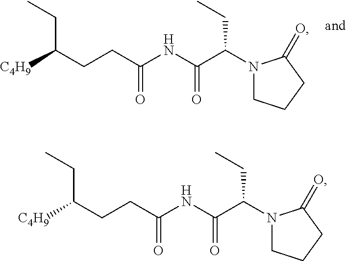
C(C(NC(C(N1CCCC1=O)CC)=O)=O)CC([C4H9])CC.C(C(NC(C(N1CCCC1=O)CC)=O)=O)CC([C4H9])CC
